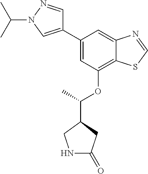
C1(C2=CC(OC(C)C3CNC(=O)C3)=C3C(=C2)N=CS3)=CN(C(C)C)N=C1
